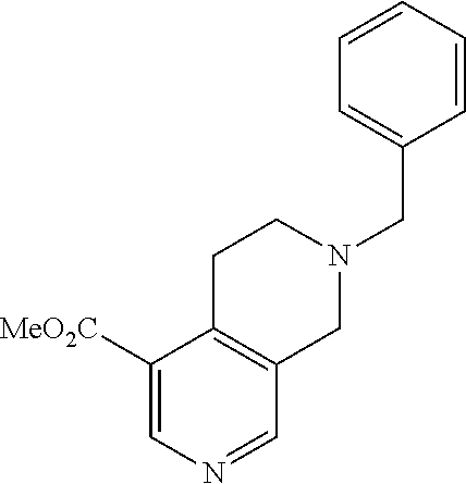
N1(CC2=CC=CC=C2)CCC2=C(C1)C=NC=C2[MeO2C]
